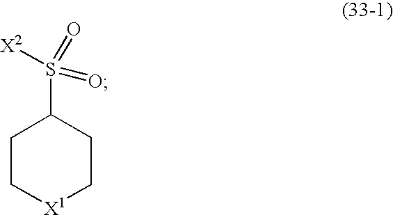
S(C1CC[X1]CC1)([X2])(=O)=O
